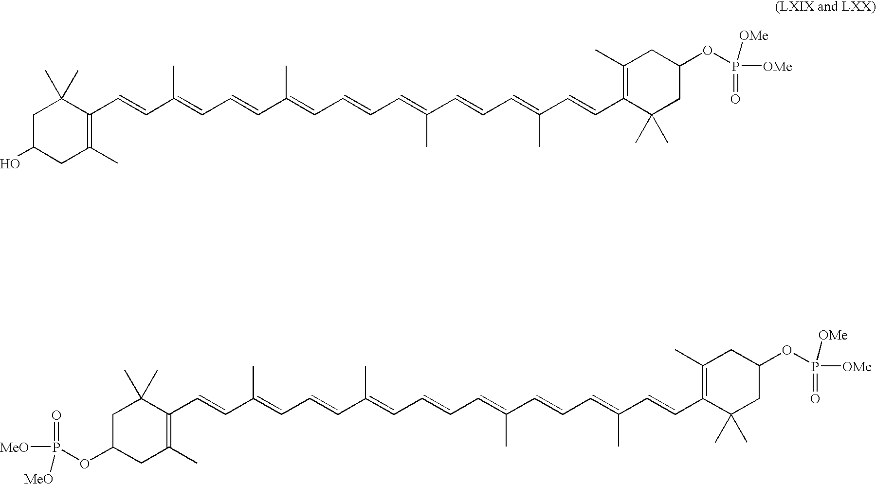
C1C(O)CC(C)=C(C=CC(=CC=CC(=CC=CC=C(C)C=CC=C(C=CC2=C(C)CC(OP([OMe])(=O)[OMe])CC2(C)C)C)C)C)C1(C)C.C1C(OP([MeO])(=O)[MeO])CC(C)=C(C=CC(=CC=CC(=CC=CC=C(C)C=CC=C(C=CC2=C(C)CC(OP([OMe])(=O)[OMe])CC2(C)C)C)C)C)C1(C)C
